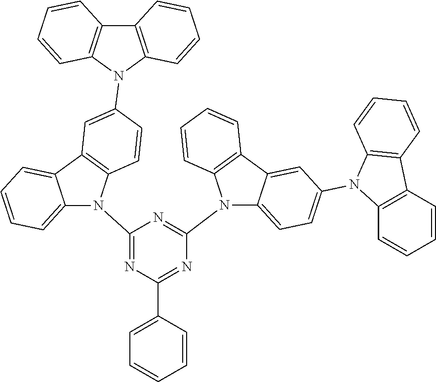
C1=C(C2=NC(N3C4=CC=C(N5C6=C(C7=C5C=CC=C7)C=CC=C6)C=C4C4=C3C=CC=C4)=NC(N3C4=CC=CC=C4C4=C3C=CC(N3C5=C(C6=C3C=CC=C6)C=CC=C5)=C4)=N2)C=CC=C1
